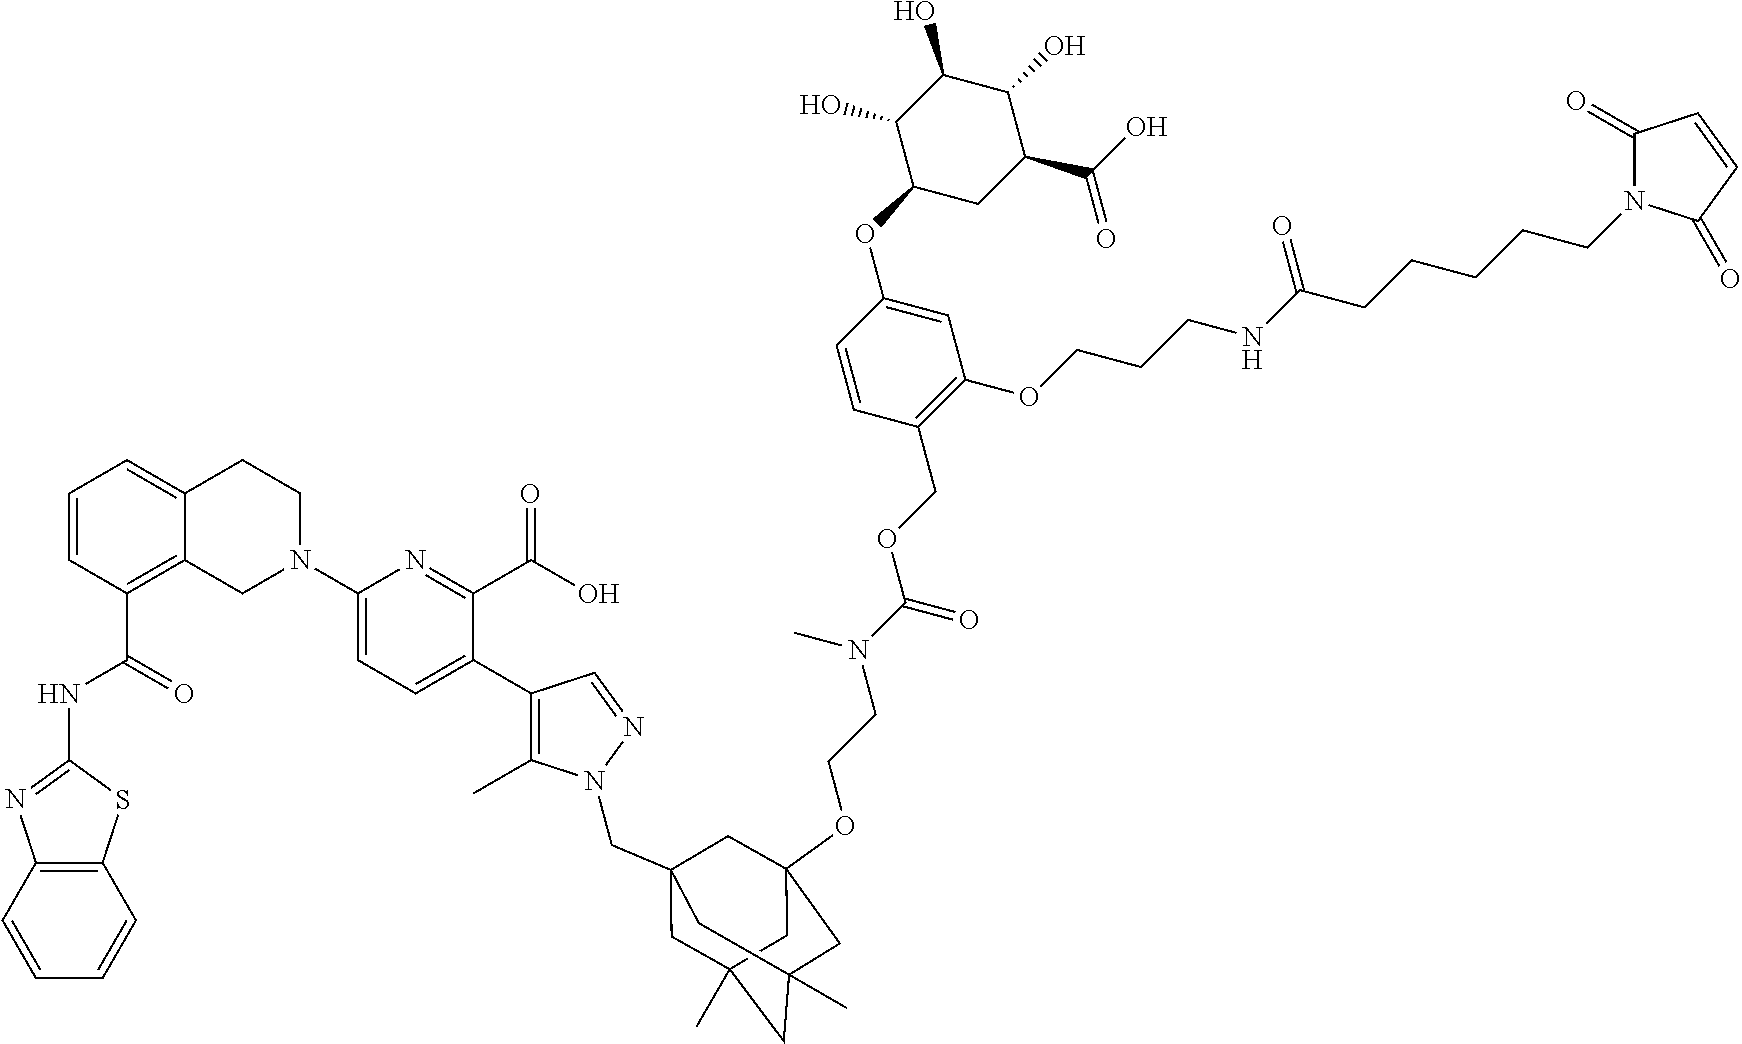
C12=C(C=CC=C1)SC(NC(C1=C3C(=CC=C1)CCN(C1=CC=C(C4=C(C)N(CC56CC7(C)CC(C)(CC(OCCN(C(=O)OCC8=C(OCCCNC(CCCCCN9C(=O)C=CC9=O)=O)C=C(OC9C(O)C(O)C(O)C(C(O)=O)C9)C=C8)C)(C5)C7)C6)N=C4)C(C(O)=O)=N1)C3)=O)=N2
